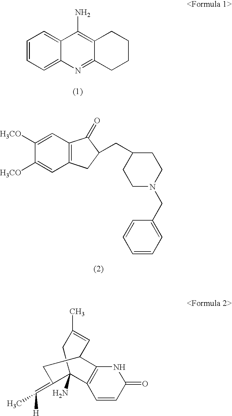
C1=CC=C2C(=C1)C(N)=C1C(=N2)CCCC1.C12=C(C=C([H3CO])C([H3CO])=C1)C(=O)C(CC1CCN(CC3=CC=CC=C3)CC1)C2.C1=CC(=O)NC2=C1C1(N)CC(C)=CC2CC1=C(C)[H]
